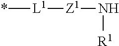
*[L1][Z1]N[R1]
